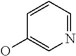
C1=CC=NC=C1O
